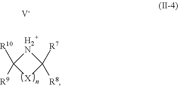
[V].C1([R10])([R9])[X]C([R7])([R8])[H2N]1
